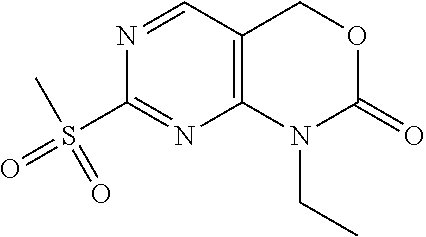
C12=C(N(CC)C(=O)OC1)N=C(S(C)(=O)=O)N=C2
